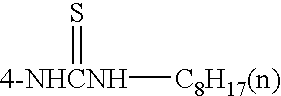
[4-NHCNH](=S)[C8H17(n)]
